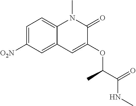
C1=C([O2N])C=C2C(=C1)N(C)C(=O)C(OC(C(NC)=O)C)=C2
